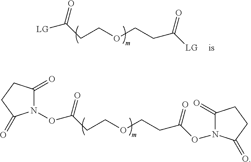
[LG]C(CCOCCC([LG])=O)=O.O(C(CCOCCC(ON1C(=O)CCC1=O)=O)=O)N1C(=O)CCC1=O
